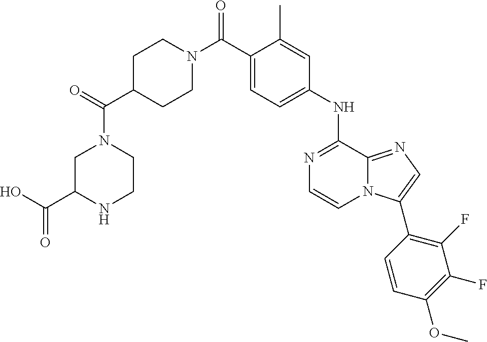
N1=C(NC2=CC=C(C(N3CCC(C(=O)N4CC(C(O)=O)NCC4)CC3)=O)C(C)=C2)C2=NC=C(C3=C(F)C(F)=C(OC)C=C3)N2C=C1
